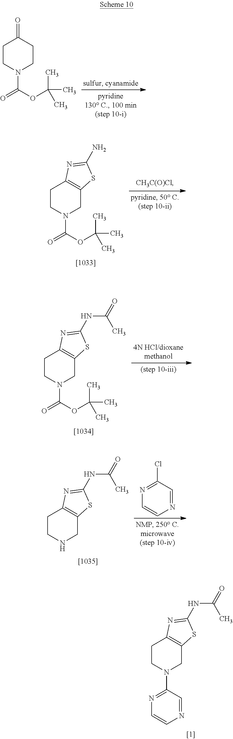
C1CN(C2=NC=CN=C2)CC2=C1N=C(NC(=O)C)S2.C1CN(C(=O)OC(C)(C)C)CCC1=O.C1CN(C(=O)OC(C)(C)C)CC2=C1N=C(N)S2.C1CN(C(=O)OC(C)(C)C)CC2=C1N=C(NC(=O)C)S2.C1CNCC2=C1N=C(NC(=O)C)S2.N1=C(Cl)C=NC=C1
